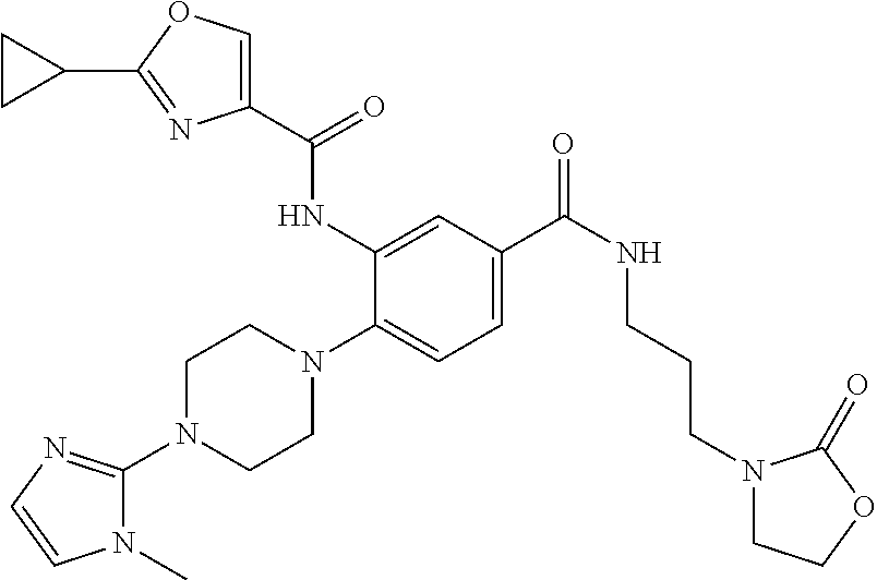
N1(C2=NC=CN2C)CCN(C2=CC=C(C(NCCCN3CCOC3=O)=O)C=C2NC(C2=COC(C3CC3)=N2)=O)CC1
